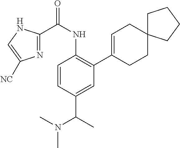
C1=CC(C(N(C)C)C)=CC(C2=CCC3(CC2)CCCC3)=C1NC(C1=NC([NC])=CN1)=O
